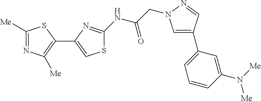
C1([Me])=NC([Me])=C(C2=CSC(NC(CN3C=C(C4=CC=CC(N([Me])[Me])=C4)C=N3)=O)=N2)S1
